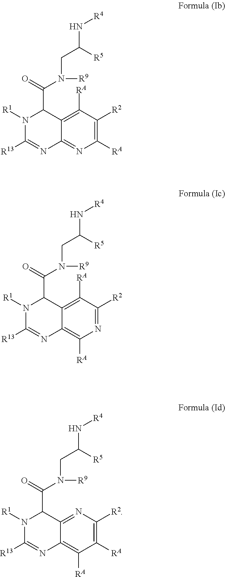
C1([RA])=C([R2])C([RA])=C2C(=N1)N=C([R13])N([R1])C2C(N([R9])CC([R5])N[R4])=O.N1=C([R2])C([RA])=C2C(=C1[RA])N=C([R13])N([R1])C2C(N([R9])CC([R5])N[R4])=O.C1([RA])=C([R2])N=C2C(=C1[RA])N=C([R13])N([R1])C2C(N([R9])CC([R5])N[R4])=O
